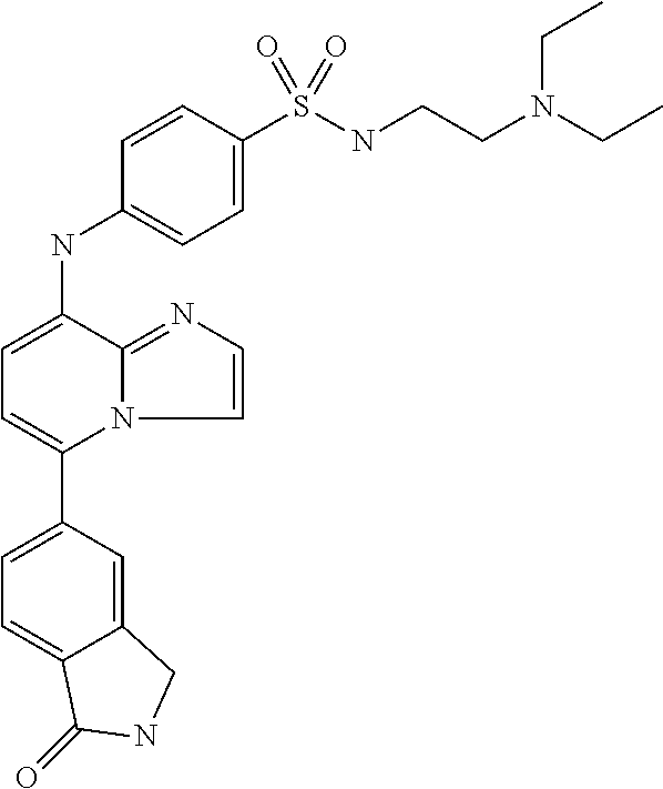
C1(C2=CC=C(NC3=CC=C(S(NCCN(CC)CC)(=O)=O)C=C3)C3=NC=CN23)=CC=C2C(=C1)CNC2=O
